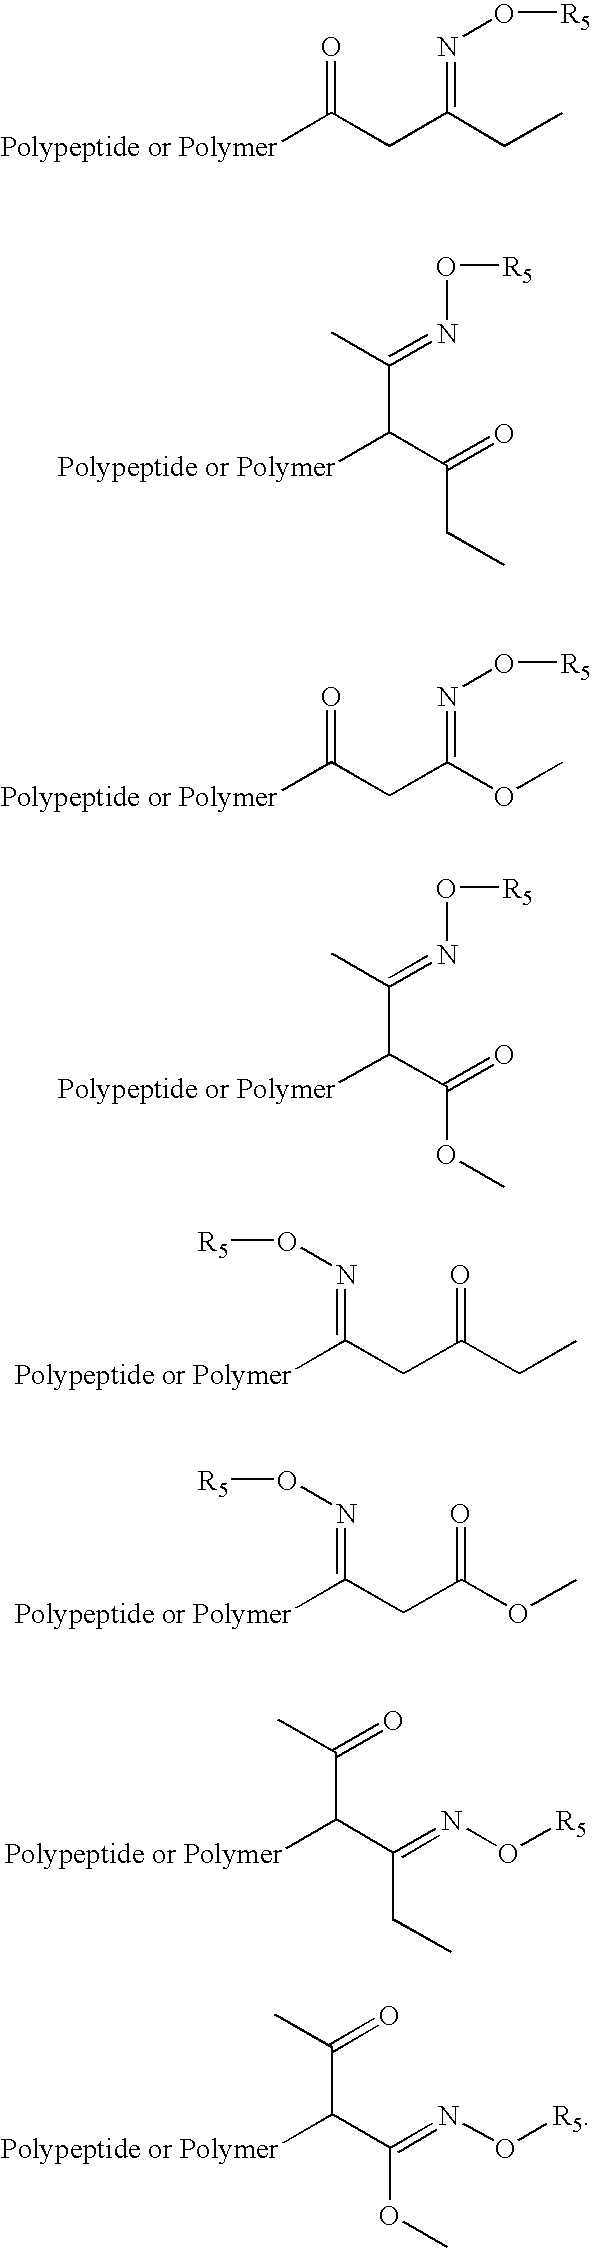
C([Polypeptide or Polymer])(C(OC)=NO[R5])C(C)=O.C([Polypeptide or Polymer])(CC(CC)=NO[R5])=O.C([Polypeptide or Polymer])(C(CC)=O)C(C)=NO[R5].C([Polypeptide or Polymer])(CC(OC)=NO[R5])=O.C([Polypeptide or Polymer])(C(OC)=O)C(C)=NO[R5].C([Polypeptide or Polymer])(CC(CC)=O)=NO[R5].C([Polypeptide or Polymer])(CC(OC)=O)=NO[R5].C([Polypeptide or Polymer])(C(CC)=NO[R5])C(C)=O
